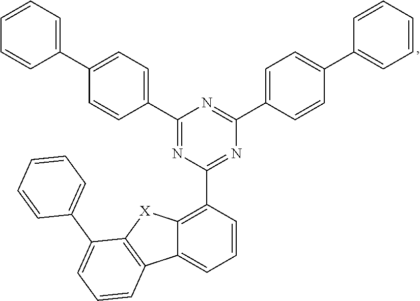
C1=CC(C2=NC(C3=CC=C(C4=CC=CC=C4)C=C3)=NC(C3=CC=C(C4=CC=CC=C4)C=C3)=N2)=C2C(=C1)C1=C([X]2)C(C2=CC=CC=C2)=CC=C1
